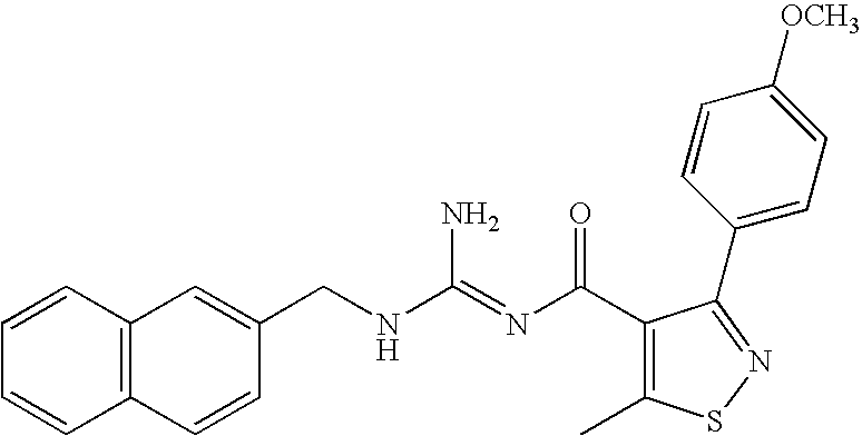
C12=C(C=CC=C1)C=C(CNC(=NC(C1=C(C)SN=C1C1=CC=C([OCH3])C=C1)=O)N)C=C2
